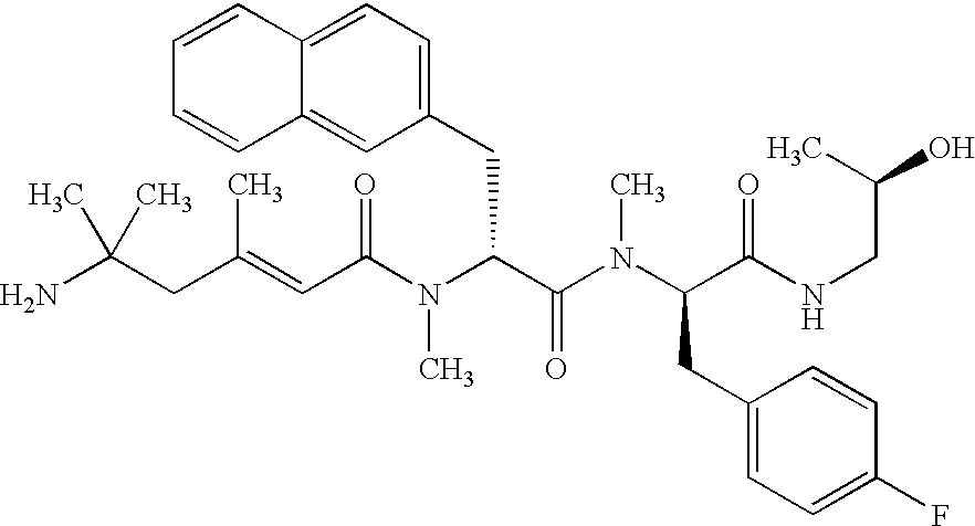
NC(CC(=CC(N(C(C(N(C(CC1=CC=C(F)C=C1)C(NCC(O)C)=O)C)=O)CC1=CC=C2C(=C1)C=CC=C2)C)=O)C)(C)C
